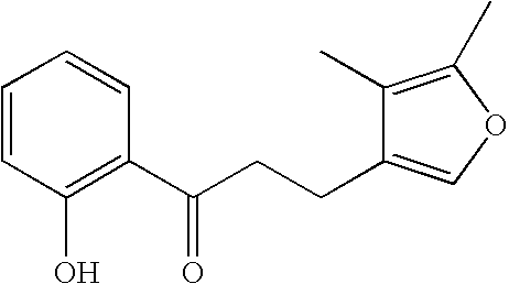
C1=CC(O)=C(C(CCC2=COC(C)=C2C)=O)C=C1
